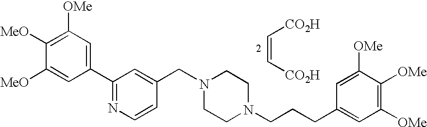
C1(C2=NC=CC(CN3CCN(CCCC4=CC([OMe])=C([OMe])C([OMe])=C4)CC3)=C2)=CC([OMe])=C([MeO])C([MeO])=C1.C(=C[CO2H])[CO2H]
